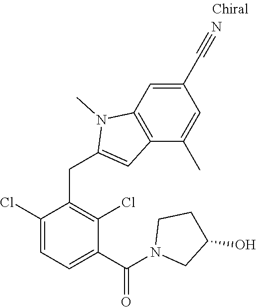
C1(Cl)=CC=C(C(=O)N2CC(O)CC2)C(Cl)=C1CC1=CC2=C(N1C)C=C(C#N)C=C2C
